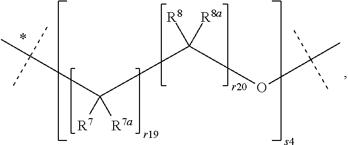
C(C([R8])([R8a])OC(C)(C)C)([R7])([R7a])C(C)(C)C
